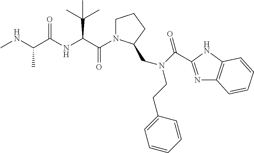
C(=O)(C(C(C)(C)C)NC(=O)C(C)NC)N1CCCC1CN(CCC1=CC=CC=C1)C(=O)C1=NC2=C(N1)C=CC=C2
